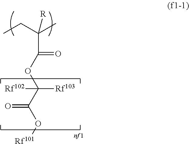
CCC(C)([R])C(=O)OC(C(O[Rf101])=O)([Rf103])[Rf102]
